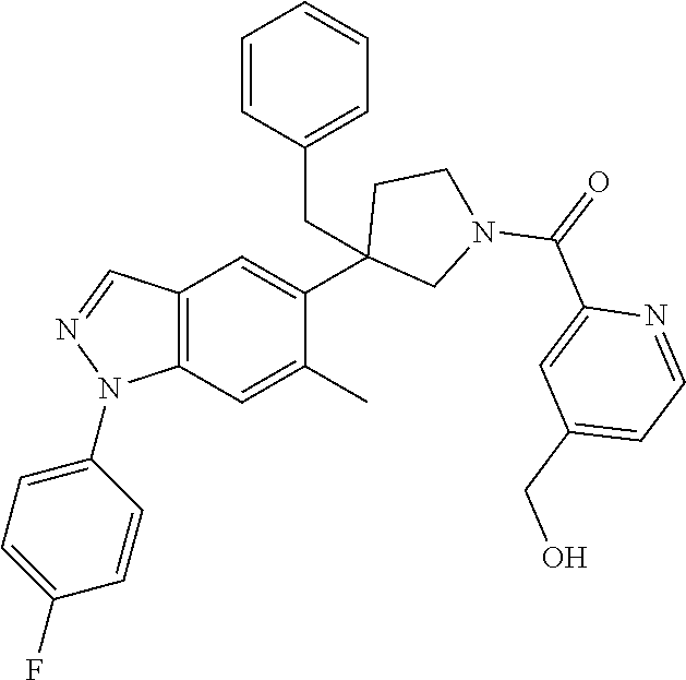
C12=C(C=C(C)C(C3(CC4=CC=CC=C4)CN(C(=O)C4=CC(CO)=CC=N4)CC3)=C1)N(C1=CC=C(F)C=C1)N=C2
